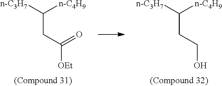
[n-C3H7]C(CC([OEt])=O)[n-C4H9].[n-C3H7]C(CCO)[n-C4H9]
